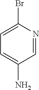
C1=NC(Br)=CC=C1N
